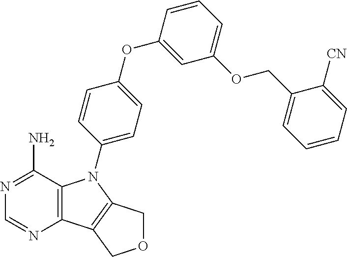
C12=C(C(N)=NC=N1)N(C1=CC=C(OC3=CC(OCC4=CC=CC=C4[CN])=CC=C3)C=C1)C1=C2COC1
